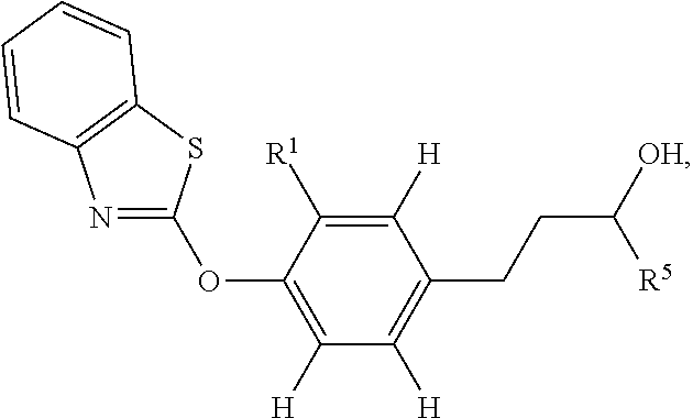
C1=CC=CC2=C1N=C(OC1=C([H])C([H])=C(CCC([OH])[R5])C([H])=C1[R1])S2
